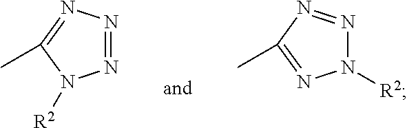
N1=NN([R2])C(C)=N1.N1=NC(C)=NN1[R2]
